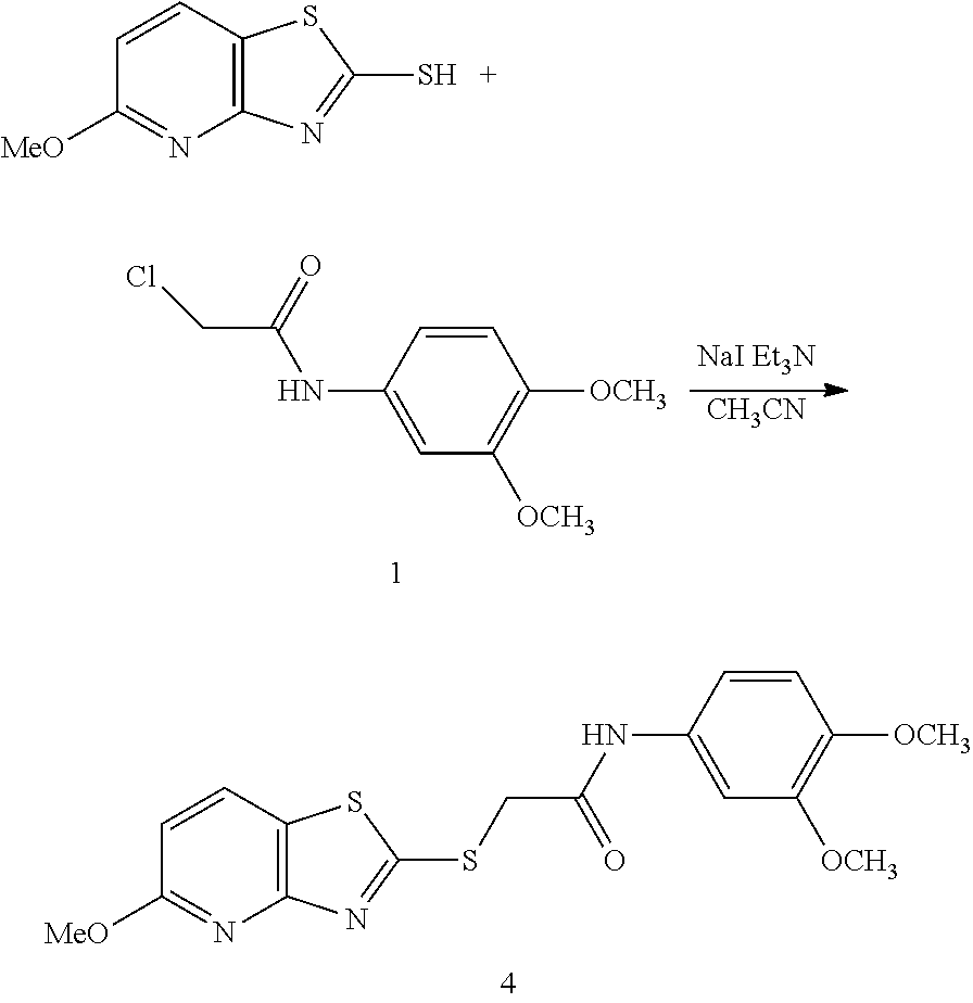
C1=CC(NC(CCl)=O)=CC([OCH3])=C1[OCH3].[CH3CN].C1(SCC(NC2=CC([OCH3])=C([OCH3])C=C2)=O)=NC2=C(S1)C=CC([MeO])=N2.SC1=NC2=C(S1)C=CC([MeO])=N2
